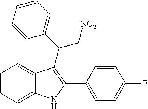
C1=CC=C2C(=C1)C(C(C1=CC=CC=C1)C[NO2])=C(C1=CC=C(F)C=C1)N2
